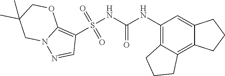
S(NC(NC1=C2C(=C3C(=C1)CCC3)CCC2)=O)(C1=C2N(N=C1)CC(C)(C)CO2)(=O)=O
